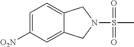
C12=CC=C([O2N])C=C1CN(S(C)(=O)=O)C2
